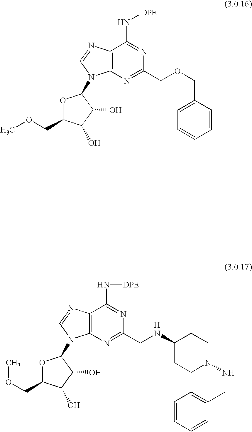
O1C(COC)C(O)C(O)C1N1C2=C(C(N[DPE])=NC(COCC3=CC=CC=C3)=N2)N=C1.O1C(COC)C(O)C(O)C1N1C2=C(C(N[DPE])=NC(CNC3CCN(NCC4=CC=CC=C4)CC3)=N2)N=C1.[H]
